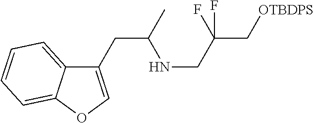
C1(CC(NCC(F)(C[OTBDPS])F)C)=COC2=CC=CC=C12
